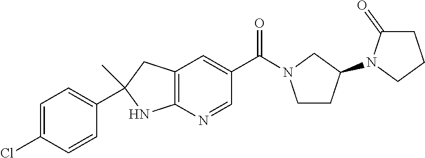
C12=C(N=CC(C(=O)N3CCC(N4CCCC4=O)C3)=C1)NC(C)(C1=CC=C(Cl)C=C1)C2
